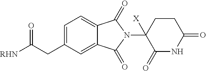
C1(CC([RHN])=O)=CC=C2C(=C1)C(=O)N(C1([X])C(=O)NC(=O)CC1)C2=O
